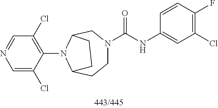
C1=NC=C(Cl)C(N2C3CCN(C(NC4=CC(Cl)=C(F)C=C4)=O)CC2CC3)=C1Cl
